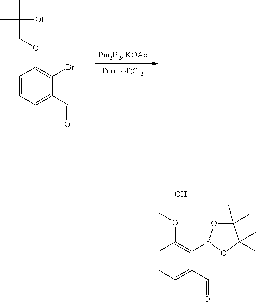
C1=CC=C(C=O)C(Br)=C1OCC(C)(O)C.C1=CC=C(C=O)C(B2OC(C)(C)C(C)(C)O2)=C1OCC(C)(O)C
